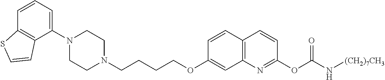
C1=CC2=C(C(N3CCN(CCCCOC4=CC5=C(C=C4)C=CC(OC(N[(CH2)7CH3])=O)=N5)CC3)=C1)C=CS2
